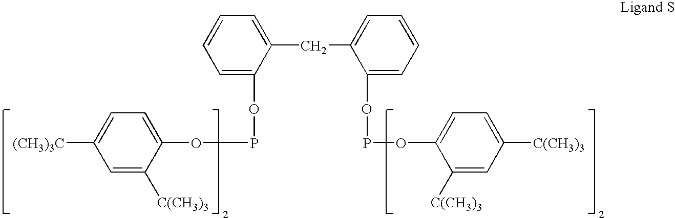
C1([(CH3)3C])=CC=C(OPOC2=CC=CC=C2CC2=CC=CC=C2OPOC2=CC=C([C(CH3)3])C=C2[C(CH3)3])C([C(CH3)3])=C1
